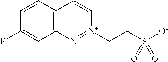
C12=C(C=CC(F)=C1)C=C[N+](CCS([O-])(=O)=O)=N2
